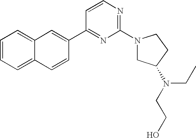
C1=CC=C2C(=C1)C=C(C1=NC(N3CC(N(CC)CCO)CC3)=NC=C1)C=C2
